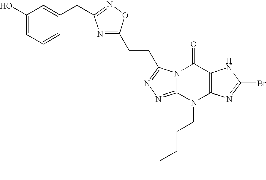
N12C(=NN=C1CCC1=NC(CC3=CC(O)=CC=C3)=NO1)N(CCCCC)C1=C(C2=O)NC(Br)=N1
